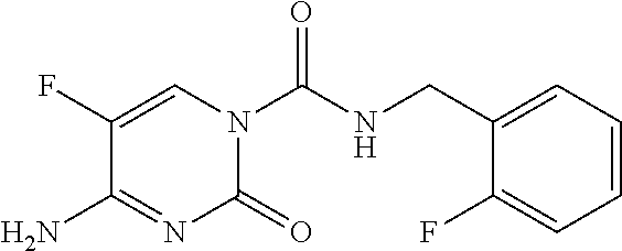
C1=C(F)C(N)=NC(=O)N1C(NCC1=CC=CC=C1F)=O
